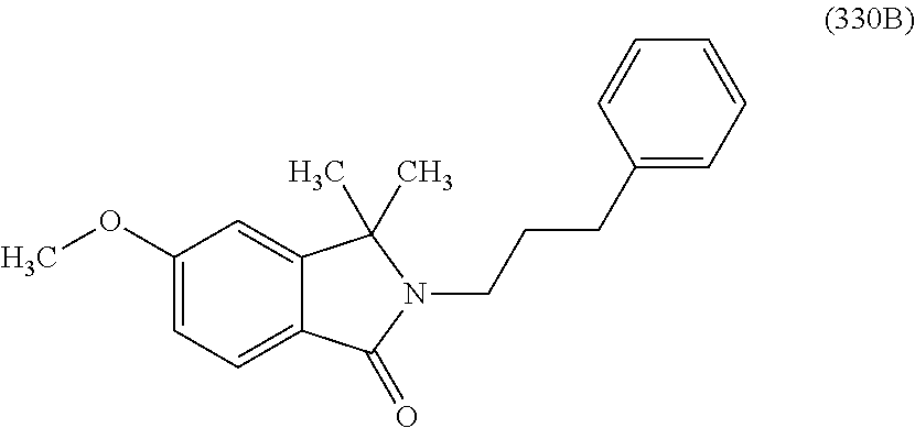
C12=CC(OC)=CC=C1C(=O)N(CCCC1=CC=CC=C1)C2(C)C
